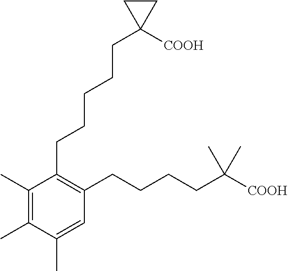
C1(C)=C(C)C(CCCCCC2([COOH])CC2)=C(CCCCC(C)(C)[COOH])C=C1C
